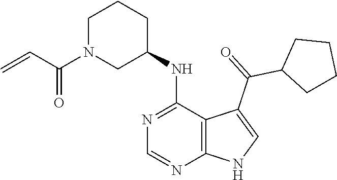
N1=C(NC2CN(C(C=C)=O)CCC2)C2=C(N=C1)NC=C2C(=O)C1CCCC1
